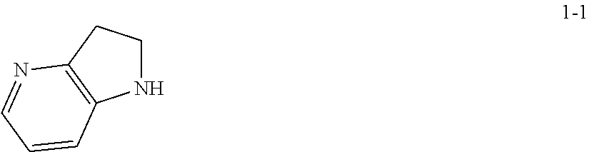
N1CCC2=C1C=CC=N2
